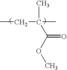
CCC(C)(C(=O)OC)C
